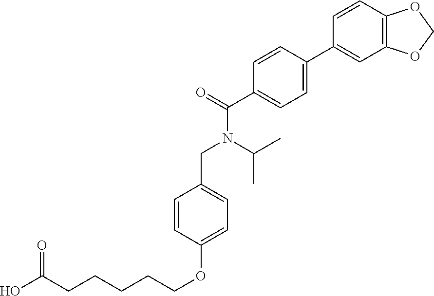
C1=CC(OCCCCCC(O)=O)=CC=C1CN(C(=O)C1=CC=C(C2=CC3=C(C=C2)OCO3)C=C1)C(C)C
